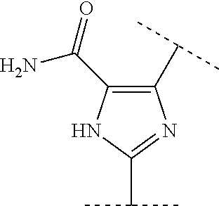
C1(C(C)C)=C(C(=O)N)NC(C(C)C)=N1
